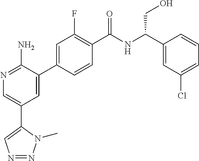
N1=C(N)C(C2=CC(F)=C(C(NC(C3=CC(Cl)=CC=C3)CO)=O)C=C2)=CC(C2=CN=NN2C)=C1
